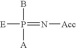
[E]P(=N[Acc])(B)[A]
